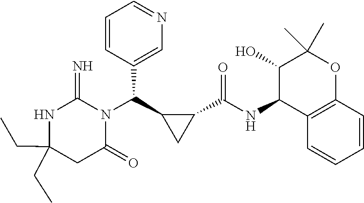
C(C1(CC)NC(=N)N(C(C2C(C(NC3C4=C(OC(C)(C)C3O)C=CC=C4)=O)C2)C2=CN=CC=C2)C(=O)C1)C
